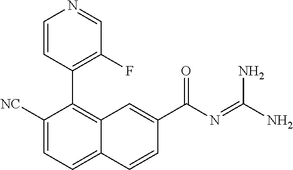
C1([NC])=CC=C2C(=C1C1=C(F)C=NC=C1)C=C(C(N=C(N)N)=O)C=C2
